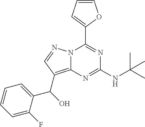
N12C(=C(C(C3=CC=CC=C3F)O)C=N1)N=C(NC(C)(C)C)N=C2C1=CC=CO1
